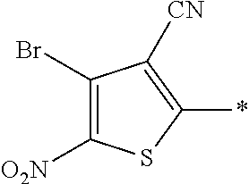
C1([O2N])=C(Br)C([CN])=C(*)S1
